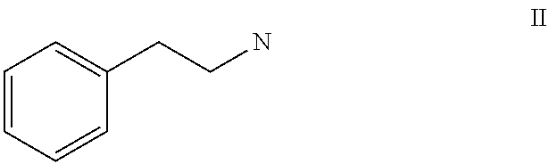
C1=CC=CC(CCN)=C1
